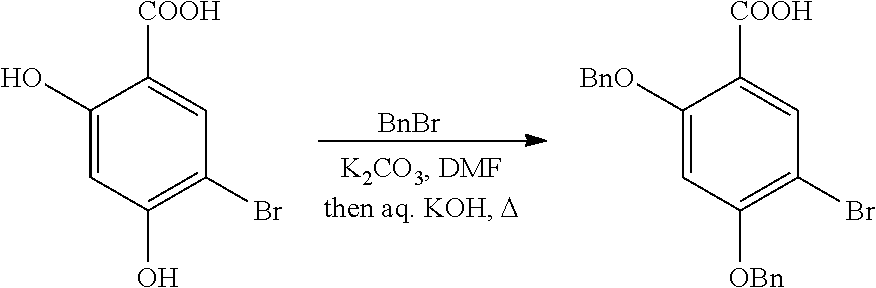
[BnBr].C1(O)=CC(O)=C(Br)C=C1[COOH].C1([BnO])=CC([OBn])=C(Br)C=C1[COOH]
